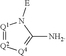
[Q1]1=[Q2][Q4]=C([NH2])N1[E]
